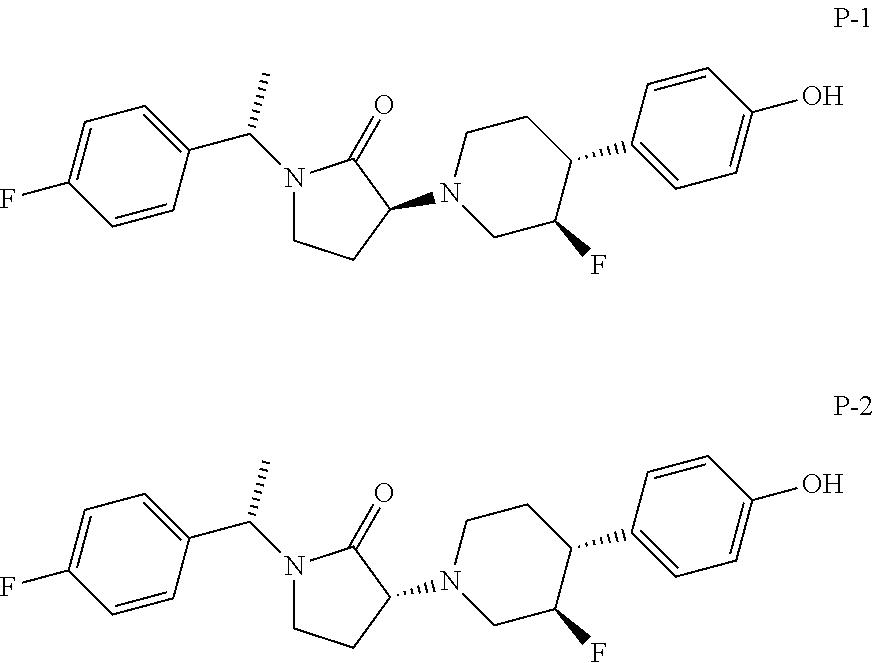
N1(C(C2=CC=C(F)C=C2)C)CCC(N2CC(F)C(C3=CC=C(O)C=C3)CC2)C1=O.N1(C(C2=CC=C(F)C=C2)C)CCC(N2CC(F)C(C3=CC=C(O)C=C3)CC2)C1=O
